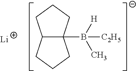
[Li].C12C(B([H])(C)[C2H5])(CCC1)CCC2
